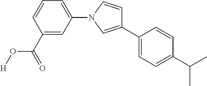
C1(C2=CC=C(C(C)C)C=C2)=CN(C2=CC=CC(C(=O)O[H])=C2)C=C1
